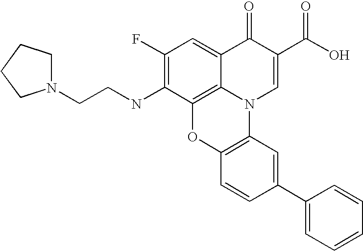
C1(F)=C(NCCN2CCCC2)C2=C3C(=C1)C(=O)C(C(O)=O)=CN3C1=C(O2)C=CC(C2=CC=CC=C2)=C1
